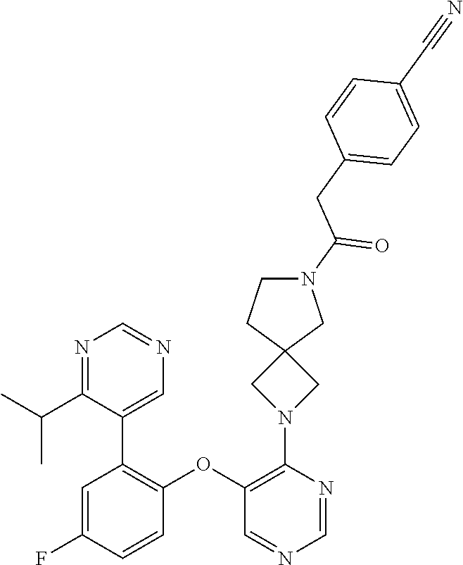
C1=C(F)C=CC(OC2=C(N3CC4(C3)CN(C(=O)CC3=CC=C(C#N)C=C3)CC4)N=CN=C2)=C1C1=CN=CN=C1C(C)C
